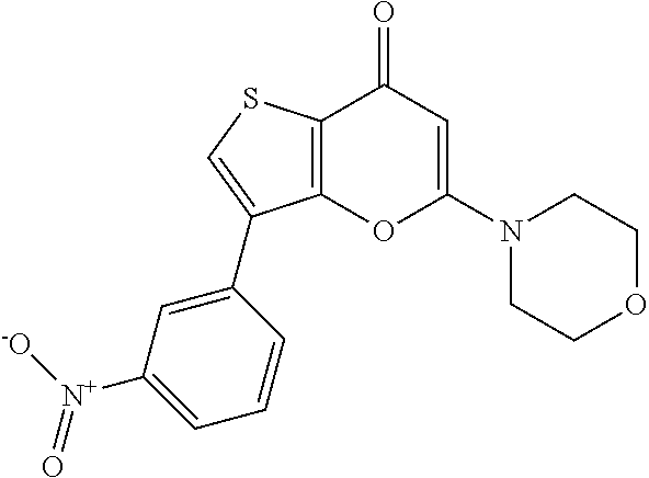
C12=C(C(=O)C=C(N3CCOCC3)O1)SC=C2C1=CC([N+]([-O])=O)=CC=C1
